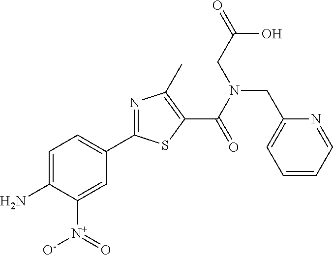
C1=C(N)C([N+](=O)[O-])=CC(C2=NC(C)=C(C(N(CC(=O)O)CC3=CC=CC=N3)=O)S2)=C1
